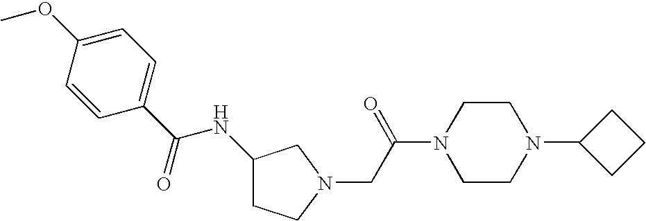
C1(C(NC2CCN(CC(N3CCN(C4CCC4)CC3)=O)C2)=O)=CC=C(OC)C=C1
